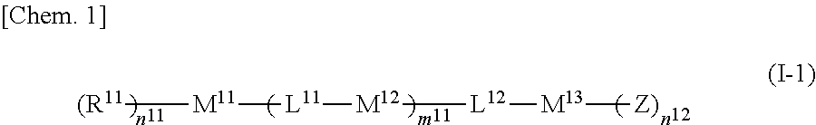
[(R11][M11][L11][M12][L12][M13][Z)]
